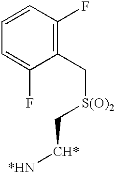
C1=CC(F)=C(C[S(O)2]C[CH*][*HN])C(F)=C1
